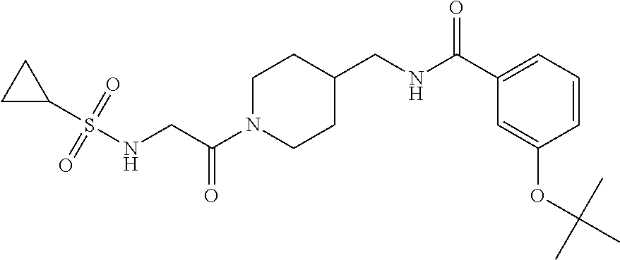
C(C(N1CCC(CNC(C2=CC=CC(OC(C)(C)C)=C2)=O)CC1)=O)NS(C1CC1)(=O)=O
